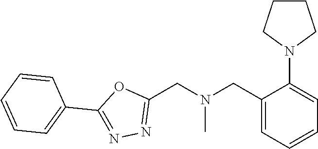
C1CCN(C2=CC=CC=C2CN(CC2=NN=C(C3=CC=CC=C3)O2)C)C1
